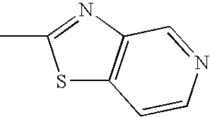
S1C2=C(N=C1C)C=NC=C2
